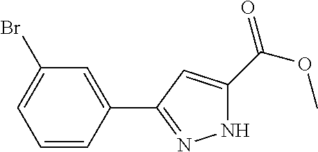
C1=CC(C2=NNC(C(=O)OC)=C2)=CC(Br)=C1
